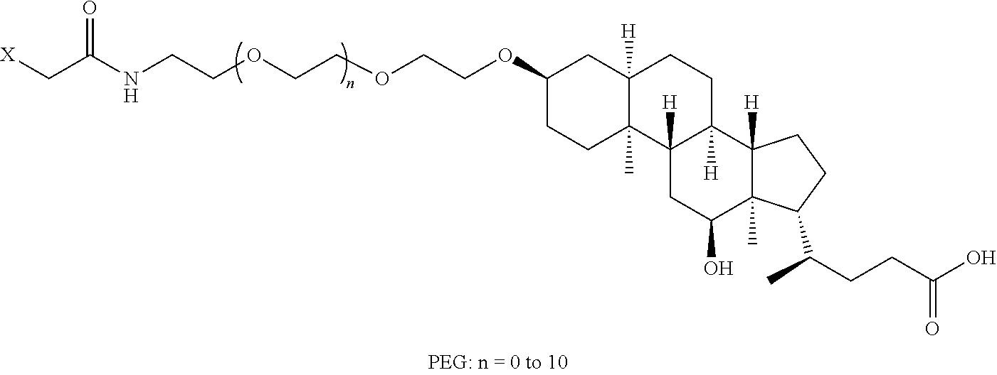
[X]CC(NCCOCCOCCOC1CC2([H])C(C)(CC1)C1([H])C([H])(CC2)C2([H])C(C)(C(O)C1)C(C(C)CCC(O)=O)CC2)=O
